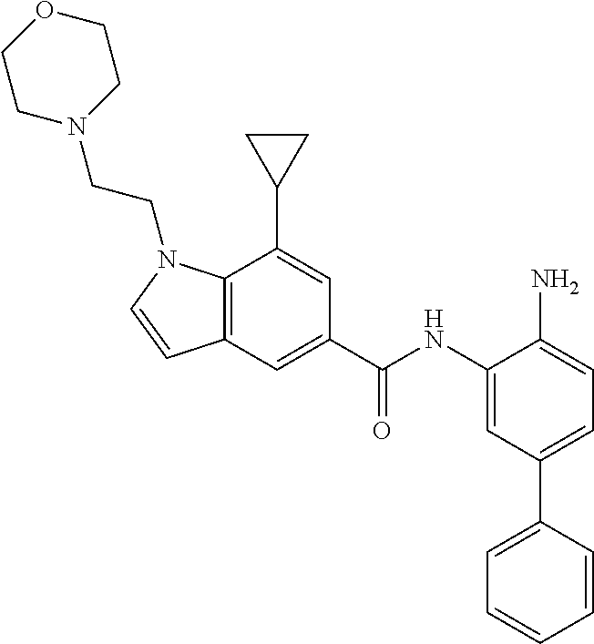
C12=C(C=C(C(NC3=CC(C4=CC=CC=C4)=CC=C3N)=O)C=C1C1CC1)C=CN2CCN1CCOCC1
